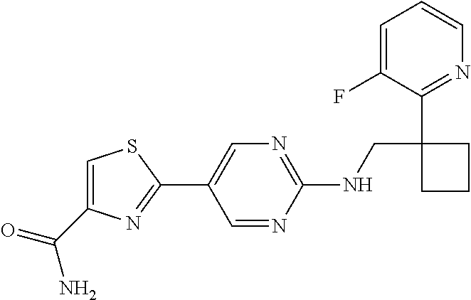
N(CC1(C2=NC=CC=C2F)CCC1)C1=NC=C(C2=NC(C(=O)N)=CS2)C=N1
